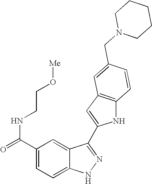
C1(C(NCCO[Me])=O)=CC=C2C(=C1)C(C1=CC3=C(N1)C=CC(CN1CCCCC1)=C3)=NN2
